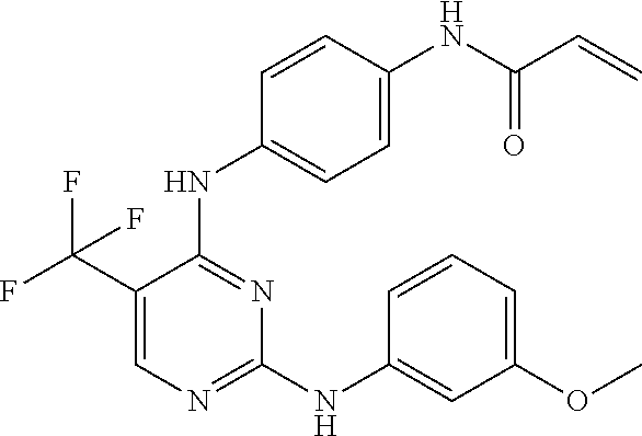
C1=C(C(F)(F)F)C(NC2=CC=C(NC(C=C)=O)C=C2)=NC(NC2=CC(OC)=CC=C2)=N1
